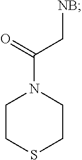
C1N(C(=O)C[NB])CCSC1
